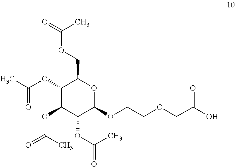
C1(OC(C)=O)C(OC(C)=O)C(OC(=O)C)C(OCCOCC(O)=O)OC1COC(=O)C
